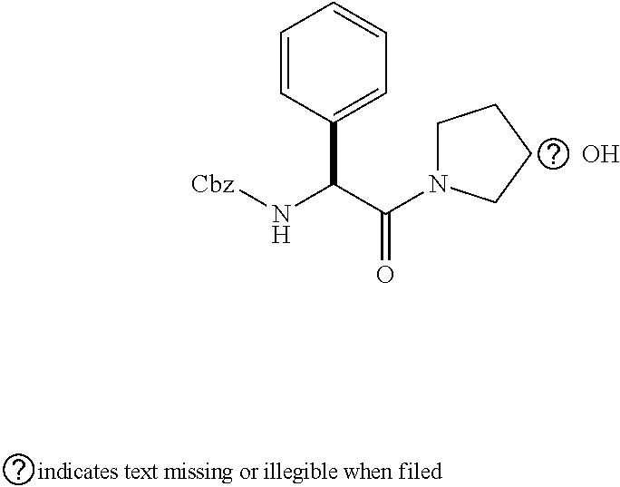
C1=CC(C(C(=O)N2CCCC2)N[Cbz])=CC=C1.O
